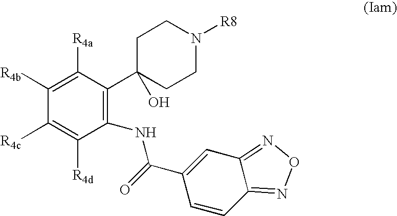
C1([R4b])=C([R4a])C(C2(O)CCN([R8])CC2)=C(NC(C2=CC3=NON=C3C=C2)=O)C([R4d])=C1[R4c]
